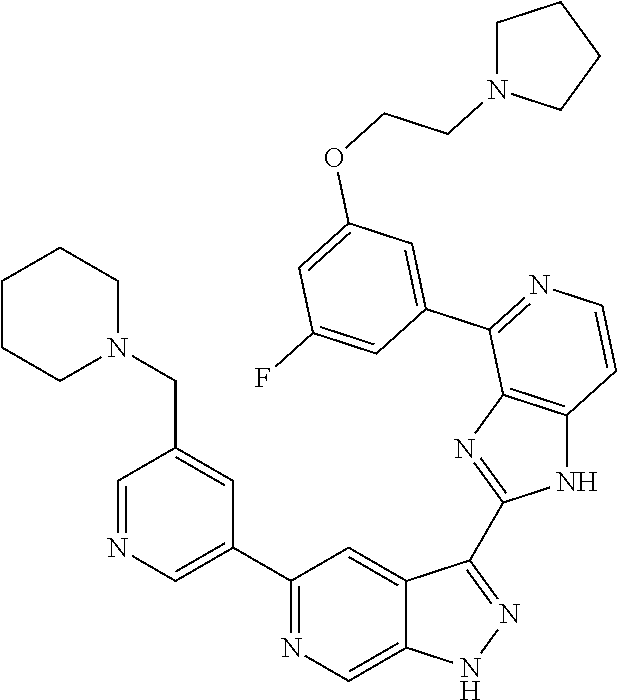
C1(C2=CN=CC(CN3CCCCC3)=C2)=NC=C2C(=C1)C(C1=NC3=C(N1)C=CN=C3C1=CC(OCCN3CCCC3)=CC(F)=C1)=NN2
